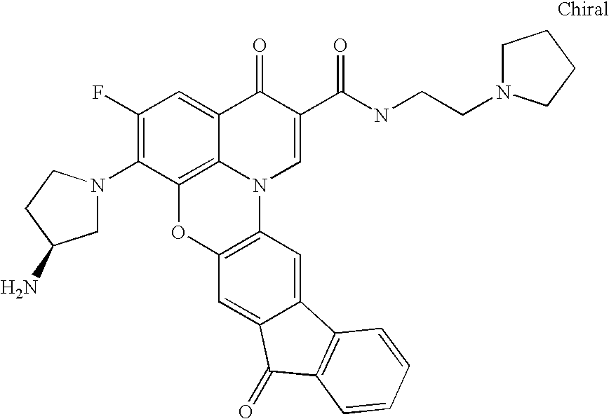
C1(F)=C(N2CC(N)CC2)C2=C3C(=C1)C(=O)C(C(=O)NCCN1CCCC1)=CN3C1=C(O2)C=C2C(=C1)C1=C(C2=O)C=CC=C1
